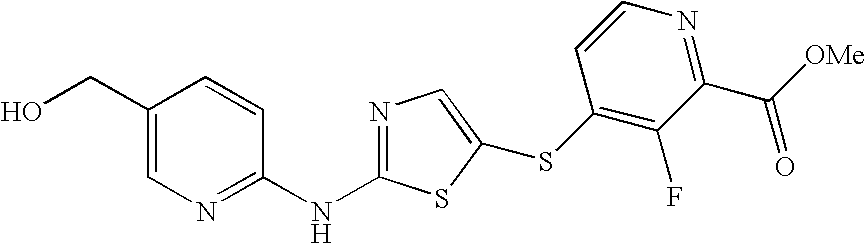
C1(CO)=CN=C(NC2=NC=C(SC3=C(F)C(C([OMe])=O)=NC=C3)S2)C=C1
